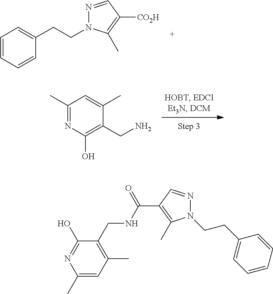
C1(C)=NC(O)=C(CN)C(C)=C1.C1=CC=CC(CCN2N=CC([CO2H])=C2C)=C1.C1(C)=CC(C)=C(CNC(=O)C2=C(C)N(CCC3=CC=CC=C3)N=C2)C(O)=N1
